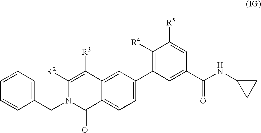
C12=CC(C3=C([R4])C([R5])=CC(C(NC4CC4)=O)=C3)=CC=C1C(=O)N(CC1=CC=CC=C1)C([R2])=C2[R3]
